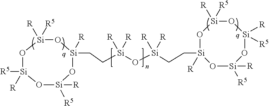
O1[Si]([R5])([R])O[Si]([R])([R5])O[Si](CC[Si](O[Si](CC[Si]2([R])O[Si]([R5])([R])O[Si]([R5])([R])O[Si]([R])([R5])O2)([R])[R])([R])[R])([R])O[Si]1([R5])[R]
